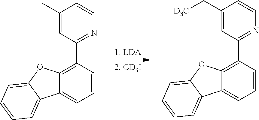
C1=CC(C2=NC=CC(C)=C2)=C2C(=C1)C1=CC=CC=C1O2.C1=CC(C2=NC=CC(C[D3C])=C2)=C2C(=C1)C1=CC=CC=C1O2
